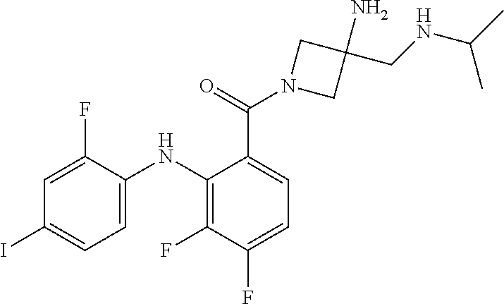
C1=C(F)C(NC2=C(F)C(F)=CC=C2C(=O)N2CC(CNC(C)C)(N)C2)=CC=C1I
